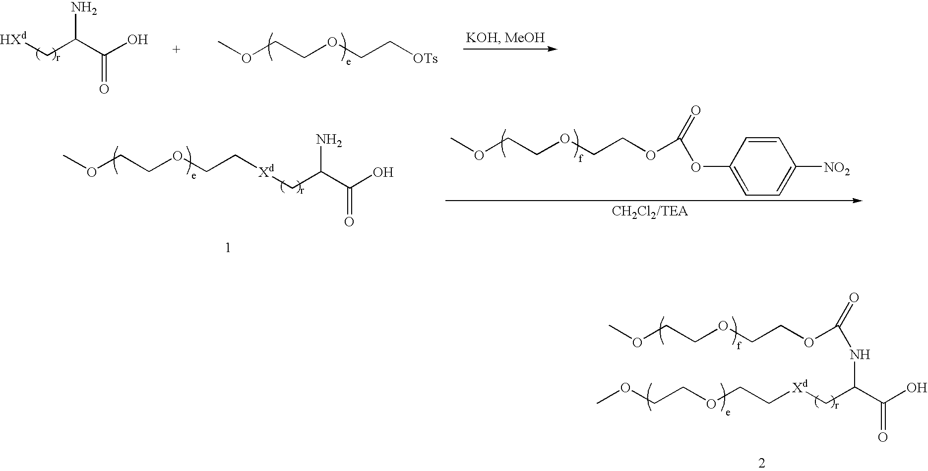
COCCOCCOC(NC(C(O)=O)C[Xd]CCOCCOC)=O.[HXd]CC(C(O)=O)N.COCCOCC[OTs].COCCOCC[Xd]CC(N)C(O)=O.COCCOCCOC(OC1=CC=C([NO2])C=C1)=O
